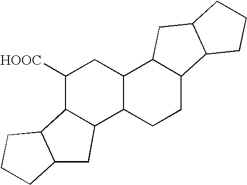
C1([HOOC])C2C(C3C(C1)C1C(CC3)C3C(C1)CCC3)CC1C2CCC1
